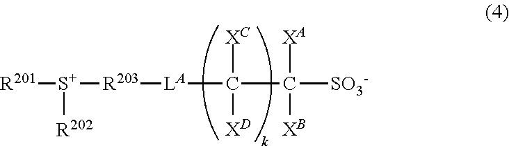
[R201][S+]([R202])[R203][LA]C([XD])([XC])C([XB])([XA])[SO3-]
